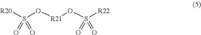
[R20]S(O[R21]OS([R22])(=O)=O)(=O)=O
